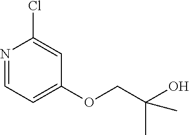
C1(OCC(O)(C)C)=CC=NC(Cl)=C1
